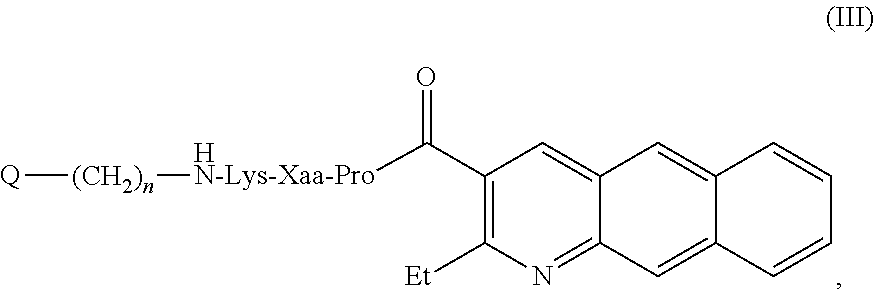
[Q][(CH2)n][HN-Lys-Xaa-Pro]C(C1=C([Et])N=C2C(=C1)C=C1C(=C2)C=CC=C1)=O
